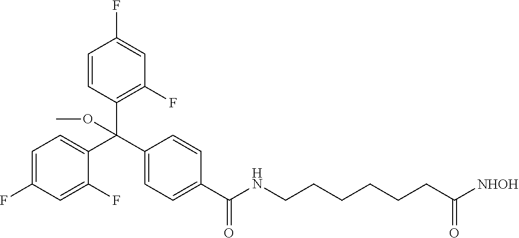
C1(F)=CC=C(C(C2=CC=C(C(NCCCCCCC([NHOH])=O)=O)C=C2)(C2=C(F)C=C(F)C=C2)OC)C(F)=C1
